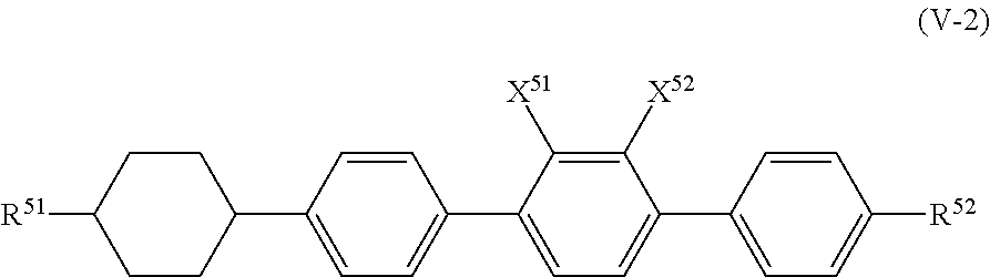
C1=CC(C2CCC([R51])CC2)=CC=C1C1=CC=C(C2=CC=C([R52])C=C2)C([X52])=C1[X51]
